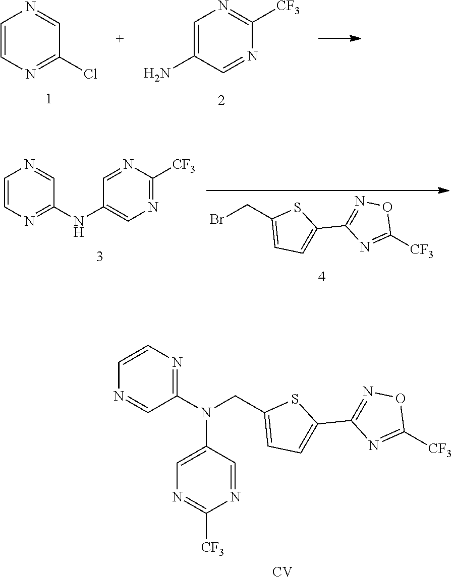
C1=CN=C(Cl)C=N1.C1=C(N)C=NC([CF3])=N1.C1=CN=C(NC2=CN=C([CF3])N=C2)C=N1.BrCC1=CC=C(C2=NOC([CF3])=N2)S1.N(CC1=CC=C(C2=NOC([CF3])=N2)S1)(C1=NC=CN=C1)C1=CN=C([CF3])N=C1.[CV]
